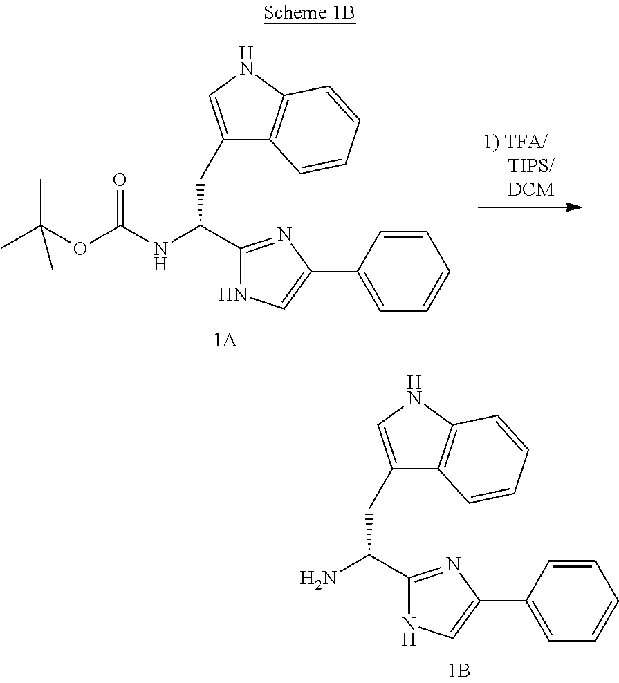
NC(CC1=CNC2=C1C=CC=C2)C1=NC(C2=CC=CC=C2)=CN1.CC(OC(NC(CC1=CNC2=C1C=CC=C2)C1=NC(C2=CC=CC=C2)=CN1)=O)(C)C
